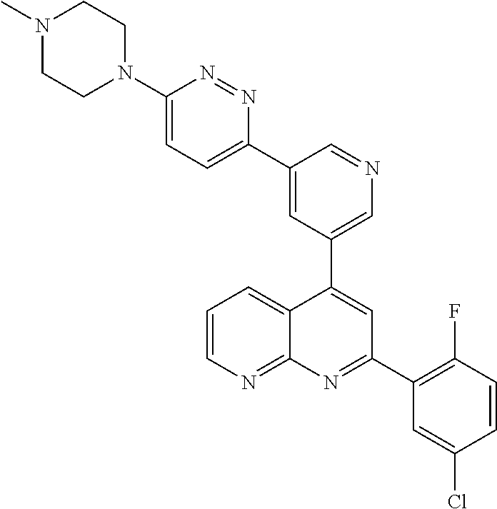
C1=C(C2=CC=C(N3CCN(C)CC3)N=N2)C=NC=C1C1=CC(C2=C(F)C=CC(Cl)=C2)=NC2=NC=CC=C12
